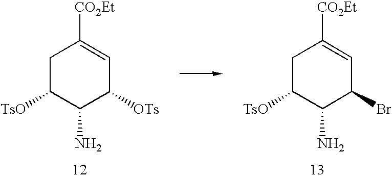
C1C([TsO])C(N)C(Br)C=C1[CO2Et].C1C([TsO])C(N)C([OTs])C=C1[CO2Et]
